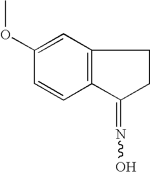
C1(OC)=CC2=C(C=C1)C(=NO)CC2
